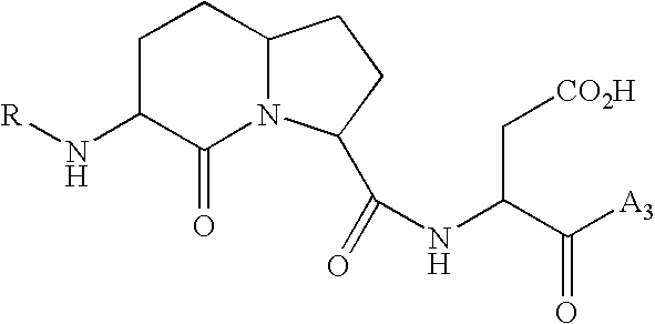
[R]NC1C(=O)N2C(CC1)CCC2C(=O)NC(C([A3])=O)C[CO2H]
